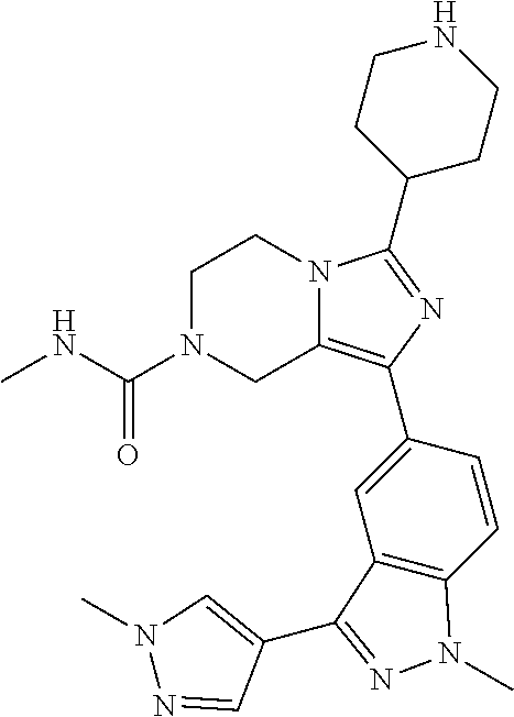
C1N(C(NC)=O)CC2=C(C3=CC4=C(C=C3)N(C)N=C4C3=CN(C)N=C3)N=C(C3CCNCC3)N2C1
